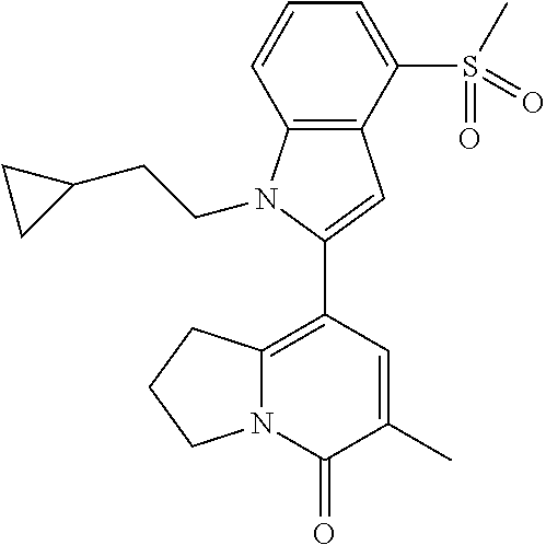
C1(C2=C3N(C(=O)C(C)=C2)CCC3)=CC2=C(N1CCC1CC1)C=CC=C2S(C)(=O)=O
